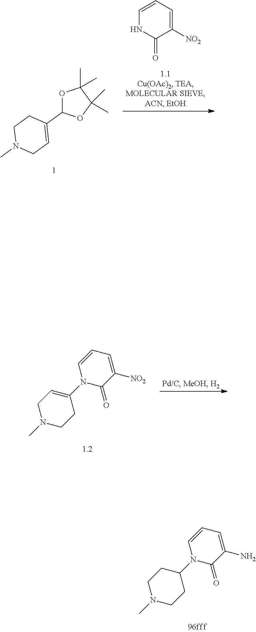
N1(C2CCN(C)CC2)C(=O)C(N)=CC=C1.C1=CC=C([NO2])C(=O)N1.O1C(C2=CCN(C)CC2)OC(C)(C)C1(C)C.N1(C2=CCN(C)CC2)C(=O)C([NO2])=CC=C1
